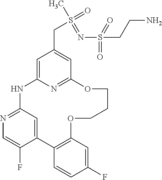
C12=CC(=NC=C1F)NC1=CC(CS(C)(=O)=NS(=O)(CCN)=O)=CC(=N1)OCCCOC1=C2C=CC(F)=C1
